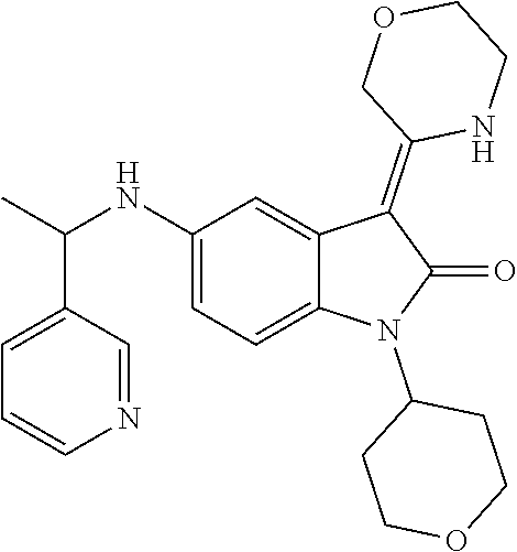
C1(NC(C)C2=CC=CN=C2)=CC=C2C(=C1)C(=C1NCCOC1)C(=O)N2C1CCOCC1
